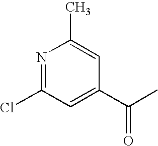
N1=C(Cl)C=C(C(C)=O)C=C1C
